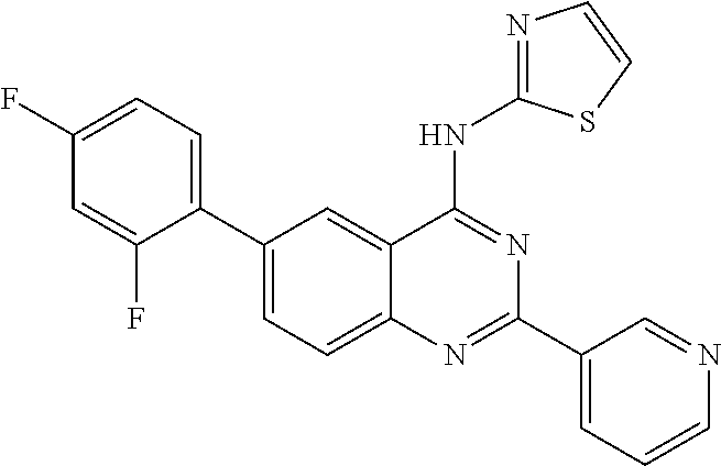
C1(C2=CC=C(F)C=C2F)=CC=C2C(=C1)C(NC1=NC=CS1)=NC(C1=CC=CN=C1)=N2
